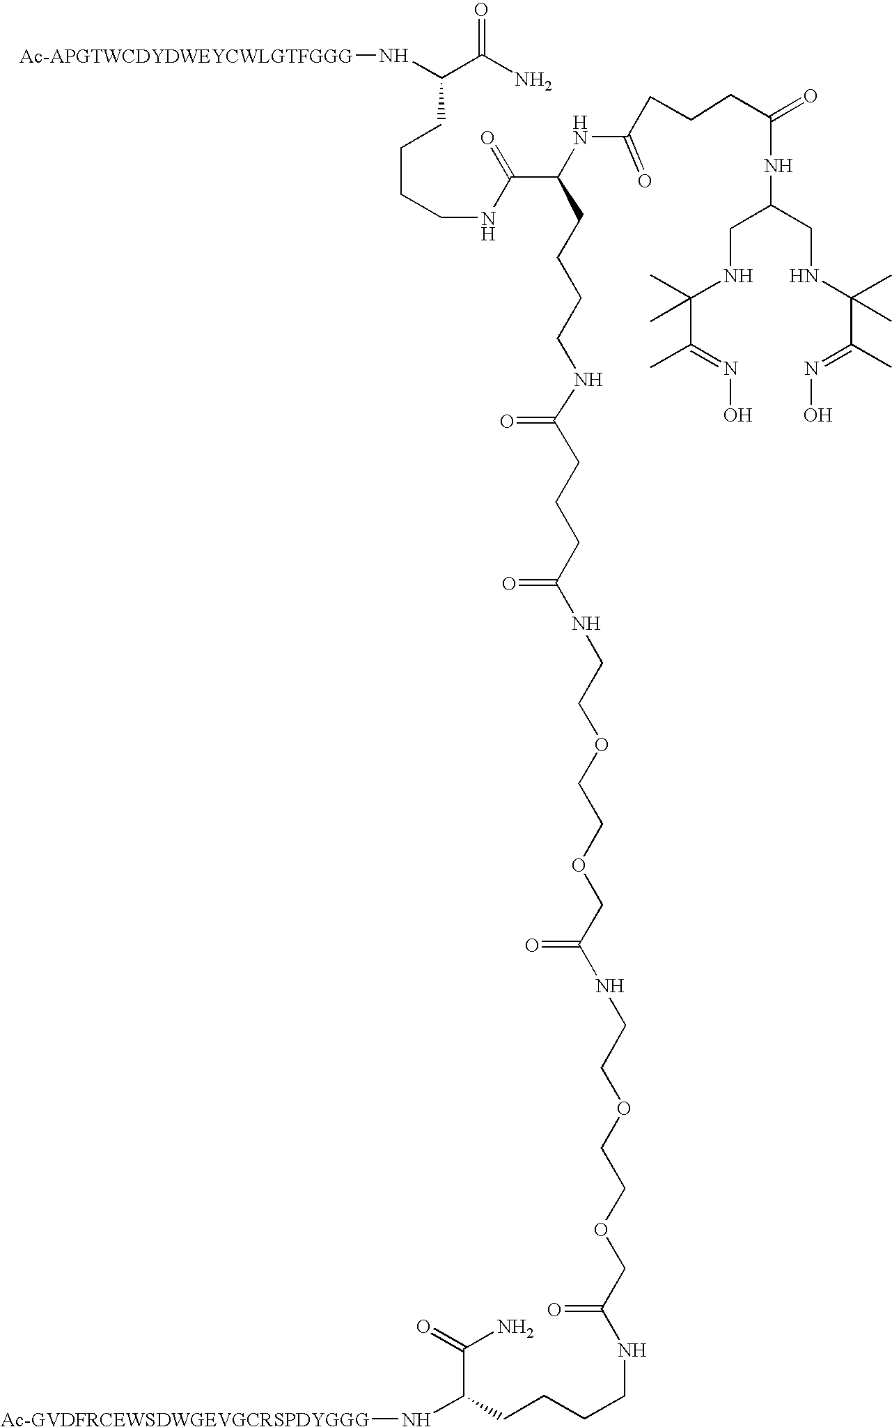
N([Ac-APGTWCDYDWEYCWLGTFGGG])C(C(N)=O)CCCCNC(C(CCCCNC(CCCC(NCCOCCOCC(=O)NCCOCCOCC(NCCCCC(N[Ac-GVDFRCEWSDWGEVGCRSPDYGGG])C(=O)N)=O)=O)=O)NC(=O)CCCC(=O)NC(CNC(C(C)=NO)(C)C)CNC(C(=NO)C)(C)C)=O
